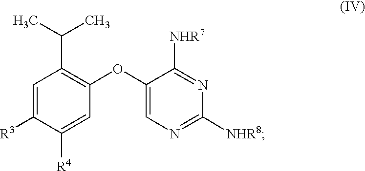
C1=C([R3])C([R4])=CC(OC2=CN=C([NHR8])N=C2[NHR7])=C1C(C)C
